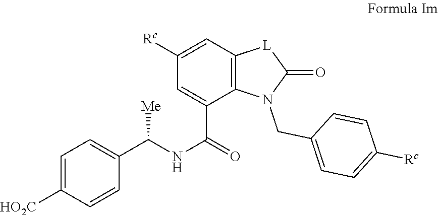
C1(CN2C3=C(C=C([Rc])C=C3C(=O)NC(C3=CC=C([HO2C])C=C3)[Me])[L]C2=O)=CC=C([Rc])C=C1
